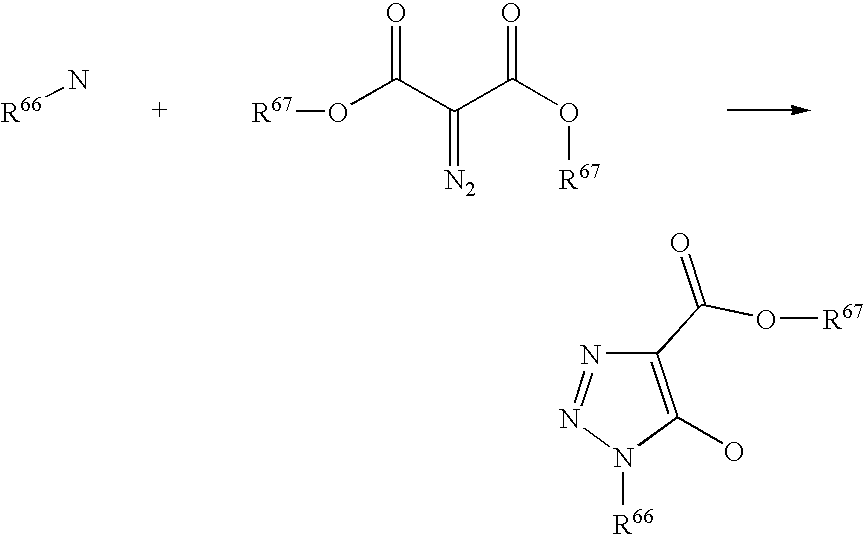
O(C(C(C(O[R67])=O)=[N2])=O)[R67].[R66]N.C1(C(O[R67])=O)=C(O)N([R66])N=N1
